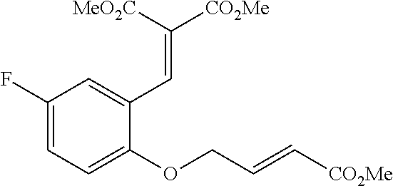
C1(F)=CC=C(OCC=C[CO2Me])C(C=C([CO2Me])[MeO2C])=C1
